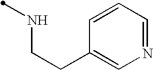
C1=NC=C(CCNC)C=C1
